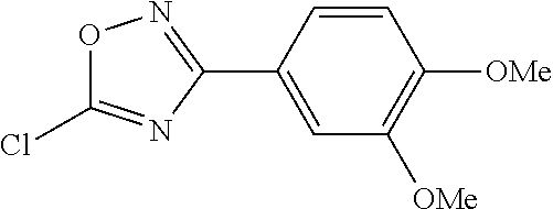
O1C(Cl)=NC(C2=CC([OMe])=C([OMe])C=C2)=N1
